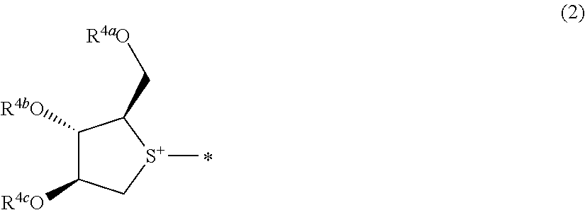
C1([R4bO])C([R4cO])C[S+](C)C1C[R4aO]
